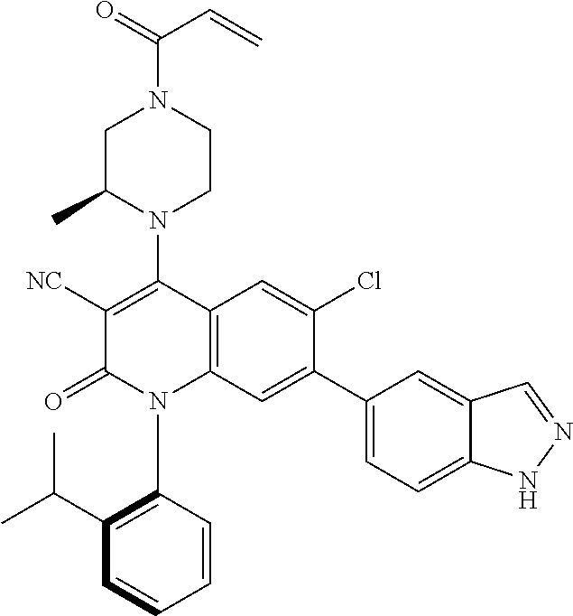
C1C(C)N(C2=C([NC])C(=O)N(C3=C(C(C)C)C=CC=C3)C3=C2C=C(Cl)C(C2=CC=C4C(=C2)C=NN4)=C3)CCN1C(=O)C=C
